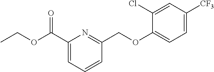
C1(C(OCC)=O)=CC=CC(COC2=CC=C([CF3])C=C2Cl)=N1
